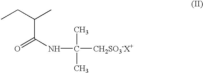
O=C(NC([CH2SO3-X+])(C)C)C(C)CC
